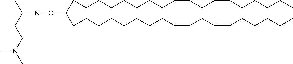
C(=NOC(CCCCCCCCC=CCC=CCCCCC)CCCCCCCCC=CCC=CCCCCC)(CCN(C)C)C
